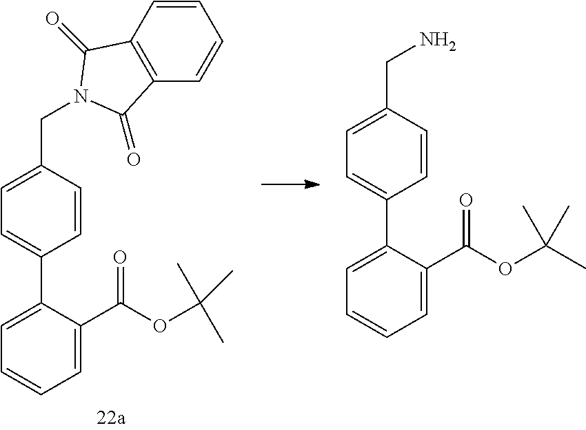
C1=C(C(OC(C)(C)C)=O)C(C2=CC=C(CN3C(=O)C4=C(C=CC=C4)C3=O)C=C2)=CC=C1.C1=C(C(OC(C)(C)C)=O)C(C2=CC=C(CN)C=C2)=CC=C1
